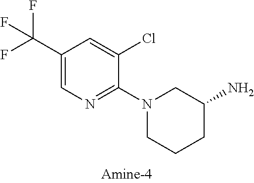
C1(C(F)(F)F)=CN=C(N2CCCC(N)C2)C(Cl)=C1
